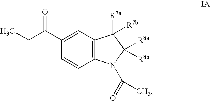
C12=C(C=C(C(=O)CC)C=C1)C([R7a])([R7b])C([R8a])([R8b])N2C(=O)C
